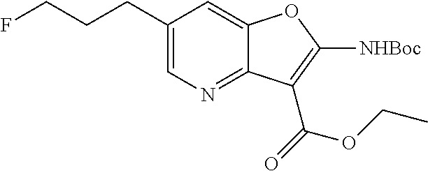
C1(CCCF)=CN=C2C(=C1)OC([NHBoc])=C2C(OCC)=O
